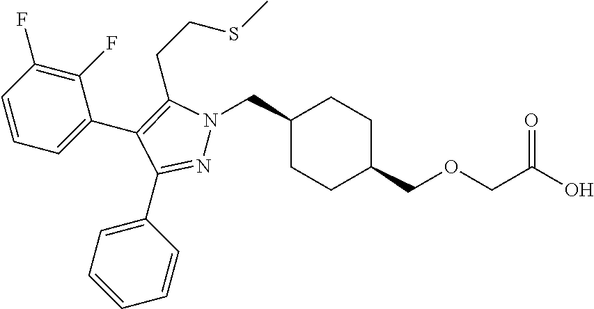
C1(CN2N=C(C3=CC=CC=C3)C(C3=CC=CC(F)=C3F)=C2CCSC)CCC(COCC(O)=O)CC1
